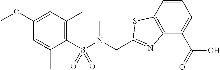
C1(S(N(CC2=NC3=C(S2)C=CC=C3C(O)=O)C)(=O)=O)=C(C)C=C(OC)C=C1C
